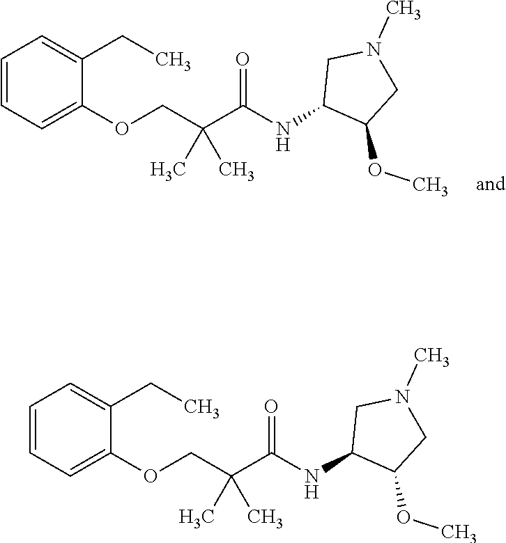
C1(OCC(C(NC2C(OC)CN(C)C2)=O)(C)C)=CC=CC=C1CC.C1(OCC(C(NC2C(OC)CN(C)C2)=O)(C)C)=CC=CC=C1CC
